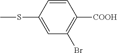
S(C1=CC(Br)=C([COOH])C=C1)C
